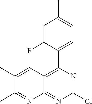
ClC1=NC(C2=CC=C(C)C=C2F)=C2C(=N1)N=C(C)C(C)=C2
